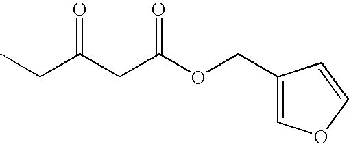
C1(COC(CC(CC)=O)=O)=COC=C1
